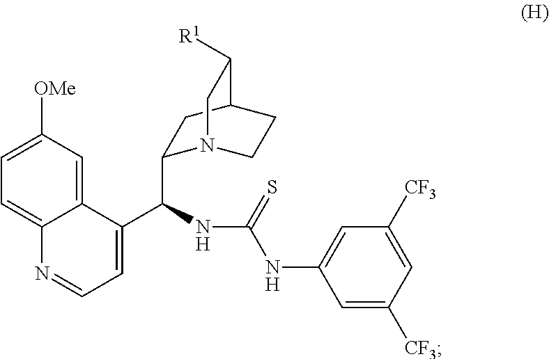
C1=C([CF3])C=C([CF3])C=C1NC(NC(C1=CC=NC2=CC=C([OMe])C=C12)C1N2CCC(C1)C([R1])C2)=S
